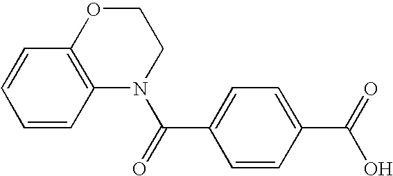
C1=CC2=C(C=C1)OCCN2C(=O)C1=CC=C(C(=O)O)C=C1
